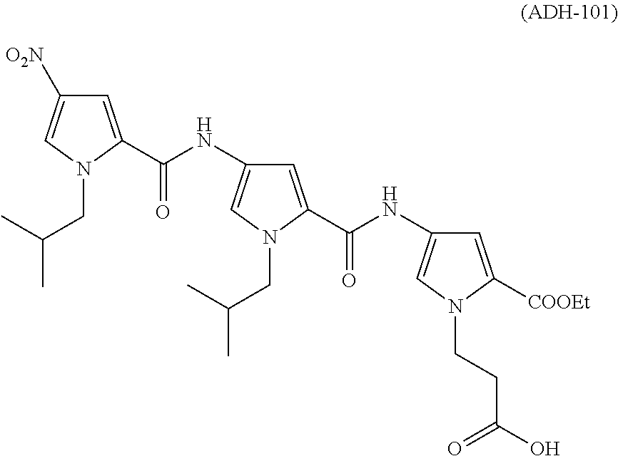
C1=C(C(=O)NC2=CN(CC(C)C)C(C(NC3=CN(CCC(O)=O)C([COOEt])=C3)=O)=C2)N(CC(C)C)C=C1[O2N]
